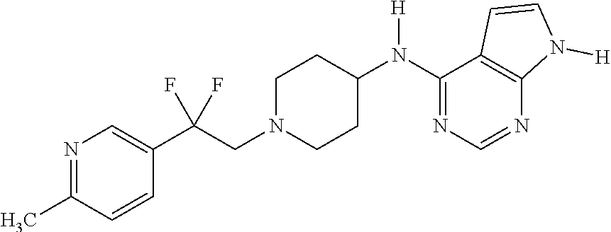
N1=C(C)C=CC(C(CN2CCC(N(C3=NC=NC4=C3C=CN4[H])[H])CC2)(F)F)=C1
